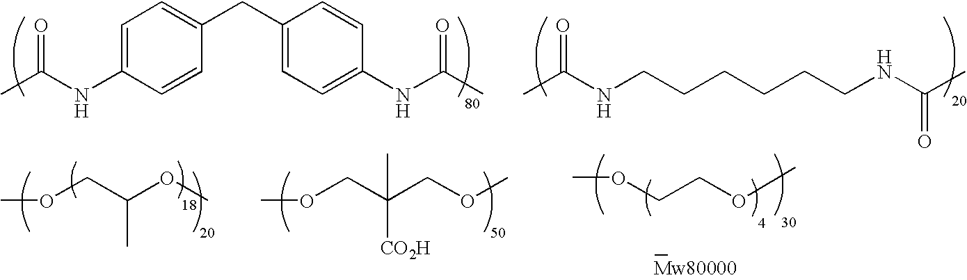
CC(NC1=CC=C(CC2=CC=C(NC(=O)C)C=C2)C=C1)=O.CC(NCCCCCCNC(C)=O)=O.COCC(C)OC.COCC([CO2H])(COC)C.O(CCOC)C
